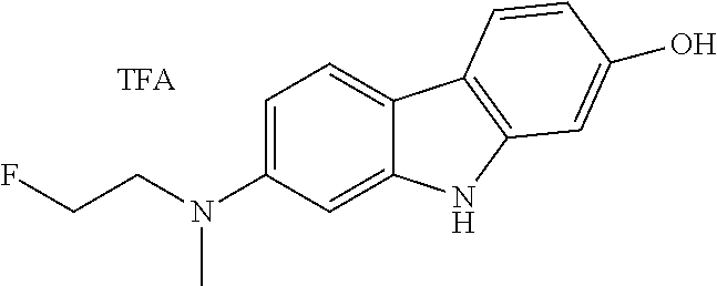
FCCN(C1=CC=C2C(=C1)NC1=C2C=CC(O)=C1)C
